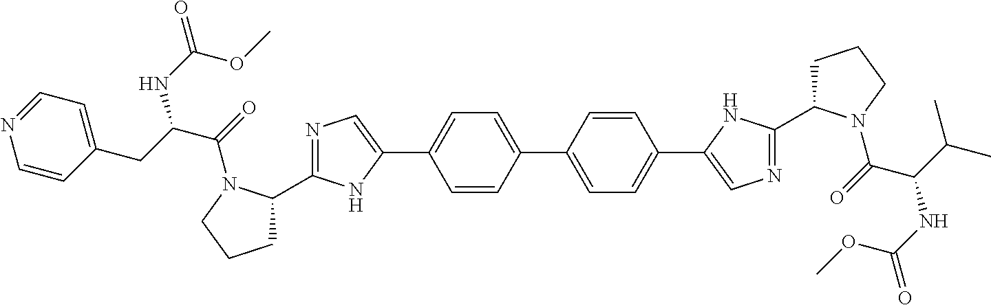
N1=C(C2CCCN2C(=O)C(CC2=CC=NC=C2)NC(=O)OC)NC(C2=CC=C(C3=CC=C(C4=CN=C(C5CCCN5C(=O)C(C(C)C)NC(=O)OC)N4)C=C3)C=C2)=C1
